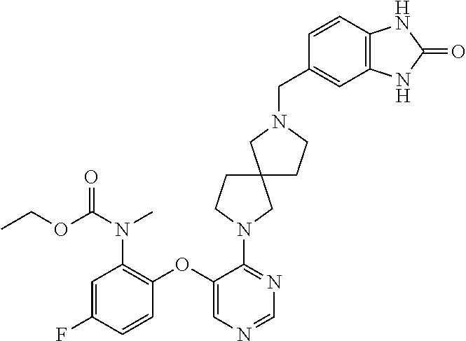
C1(OC2=C(N(C(OCC)=O)C)C=C(F)C=C2)=CN=CN=C1N1CCC2(C1)CCN(CC1=CC3=C(C=C1)NC(=O)N3)C2
